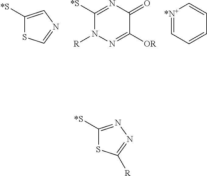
C1([*S])=CN=CS1.N1=C([*S])N([R])N=C([OR])C1=O.C1=CC=CC=[*N+]1.C1([*S])=NN=C([R])S1
